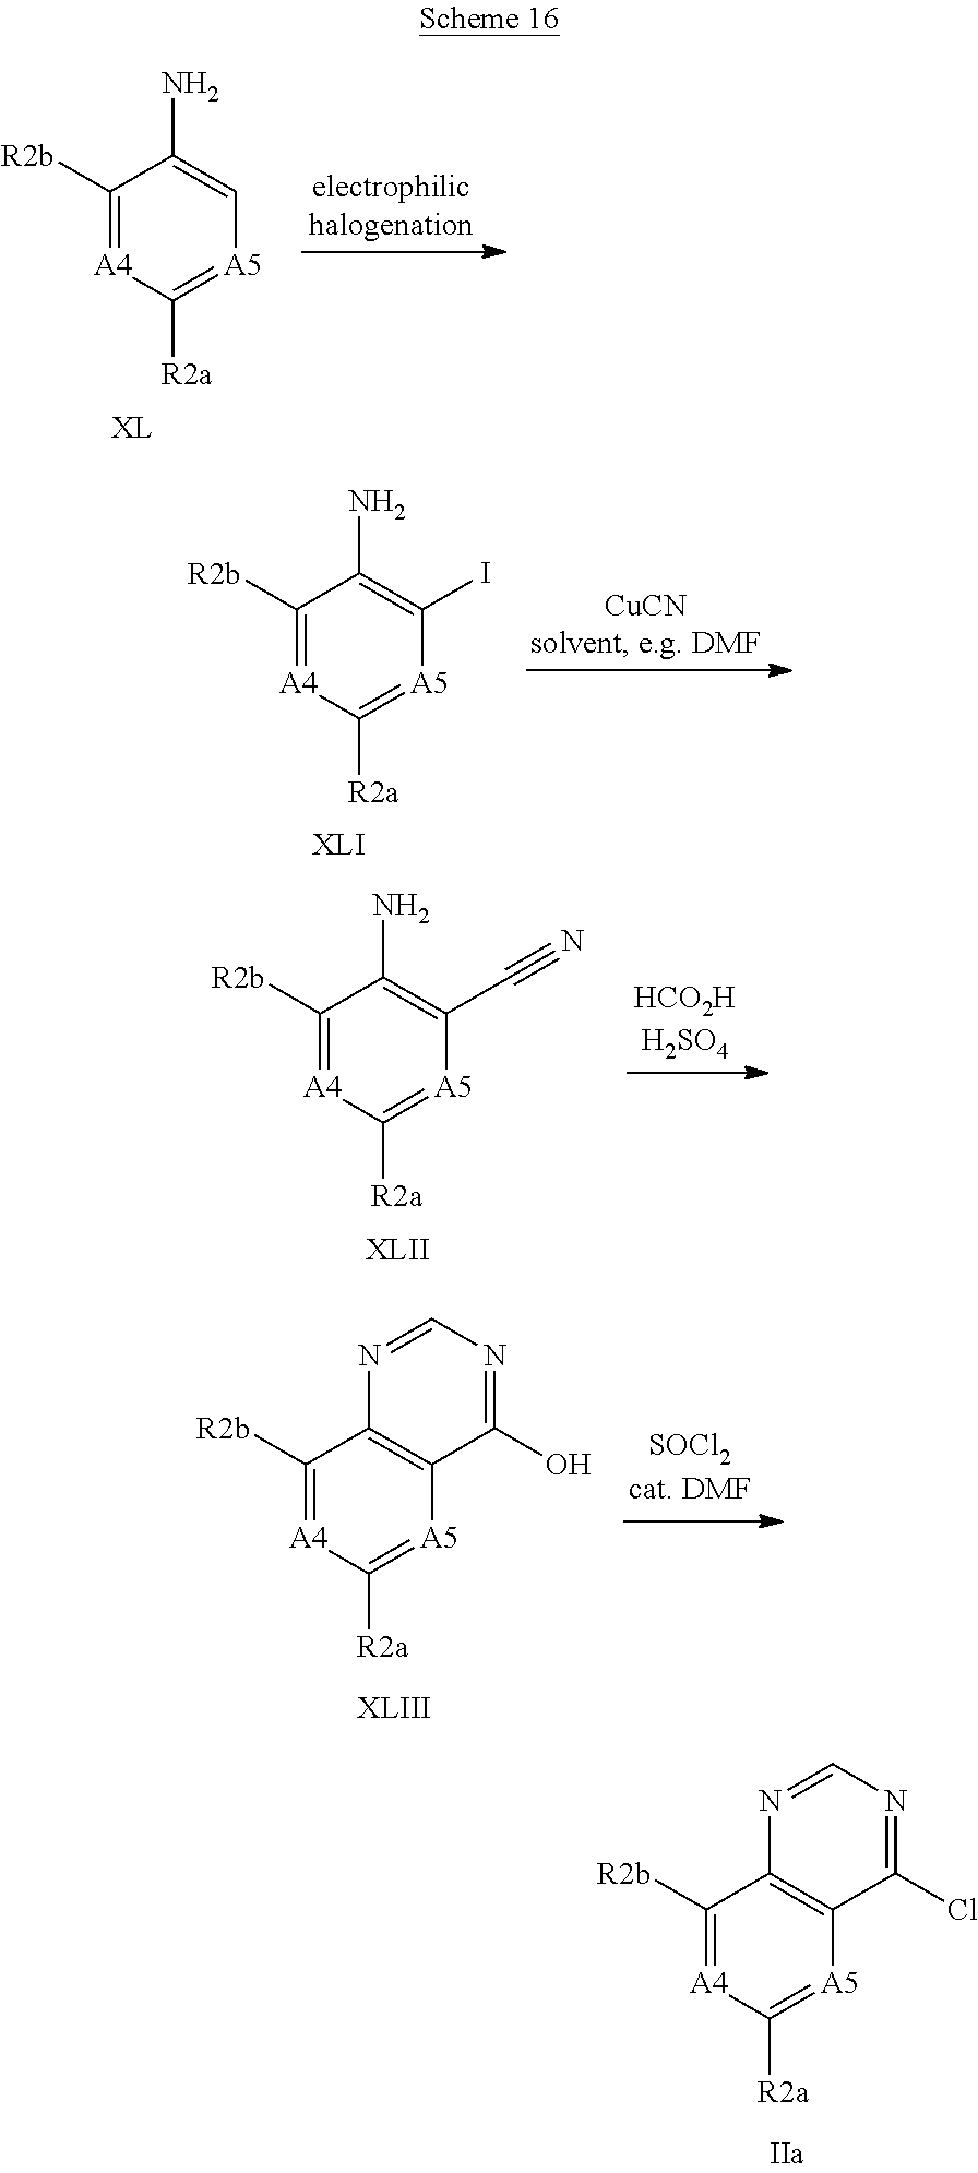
N1=CN=C(Cl)C2=C1C([R2b])=[A4]C([R2a])=[A5]2.C1([R2b])=[A4]C([R2a])=[A5]C=C1N.C1([R2b])=[A4]C([R2a])=[A5]C(I)=C1N.C1([R2b])=[A4]C([R2a])=[A5]C(C#N)=C1N.N1=CN=C(O)C2=C1C([R2b])=[A4]C([R2a])=[A5]2
